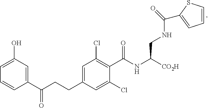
C1=C(C(CCC2=CC(Cl)=C(C(NC([CO2H])CNC(=O)C3=CC=CS3)=O)C(Cl)=C2)=O)C=CC=C1O
